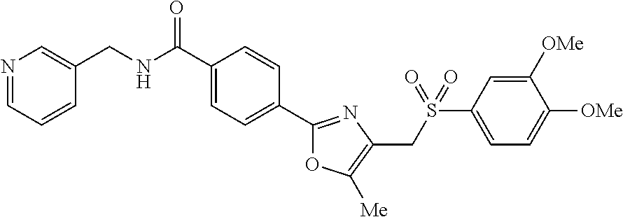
N1=CC=CC(CNC(C2=CC=C(C3=NC(CS(C4=CC=C([OMe])C([OMe])=C4)(=O)=O)=C([Me])O3)C=C2)=O)=C1
